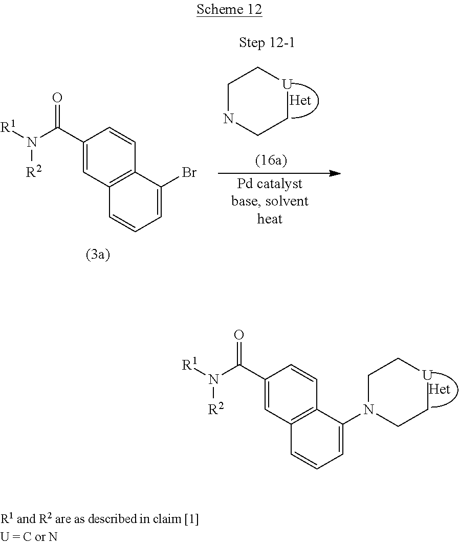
C12=C(C(Br)=CC=C1)C=CC(C(N([R1])[R2])=O)=C2.C1NCC[U]C1.C12=C(C(N3CC[U]CC3)=CC=C1)C=CC(C(N([R1])[R2])=O)=C2
